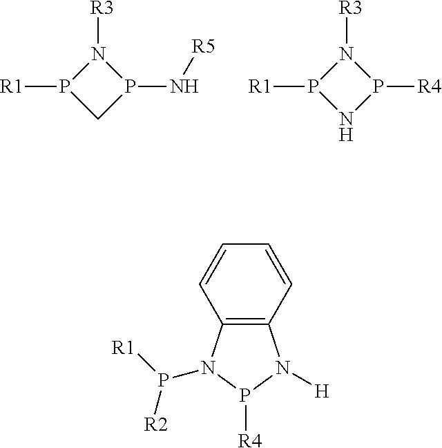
C1P(N[R5])N([R3])P1[R1].N1P([R4])N([R3])P1[R1].C12=C(C=CC=C1)N([H])P([R4])N2P([R2])[R1]
